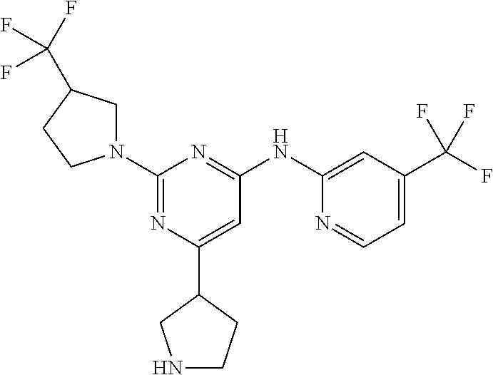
C1(C2CNCC2)=CC(NC2=CC(C(F)(F)F)=CC=N2)=NC(N2CC(C(F)(F)F)CC2)=N1
